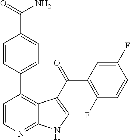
C1=CN=C2C(=C1C1=CC=C(C(=O)N)C=C1)C(C(=O)C1=C(F)C=CC(F)=C1)=CN2
